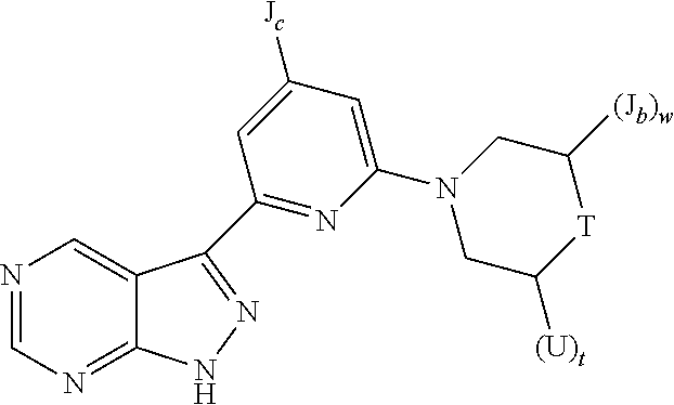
N1=CN=C2C(=C1)C(C1=NC(N3CC([(U)t])[T]C([(Jb)w])C3)=CC([Jc])=C1)=NN2
